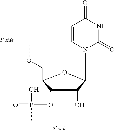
N1C(=O)N(C2C(O)C(OP(=O)(C)O)C(COC)O2)C=CC1=O
